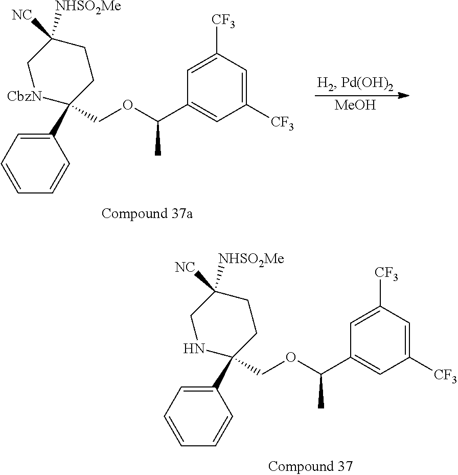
[MeOH].C1(C2(COC(C3=CC([CF3])=CC([CF3])=C3)C)CCC([NC])([NHSO2Me])C[CbzN]2)=CC=CC=C1.C1(C2(COC(C3=CC([CF3])=CC([CF3])=C3)C)CCC([NC])([NHSO2Me])CN2)=CC=CC=C1
